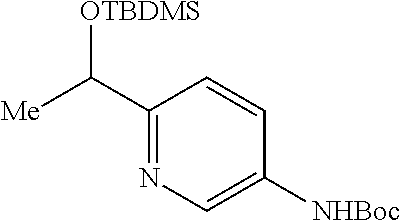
C1(C([Me])[OTBDMS])=NC=C([NHBoc])C=C1
